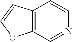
C12=C(C=NC=C1)OC=C2
